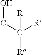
C(C([R])([R])[R])O
